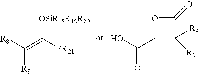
[R8]C(=C([SR21])[OSiR18R19R20])[R9].O1C(C(O)=O)C([R9])([R8])C1=O
